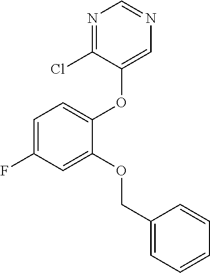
C1(OC2=CN=CN=C2Cl)=CC=C(F)C=C1OCC1=CC=CC=C1
